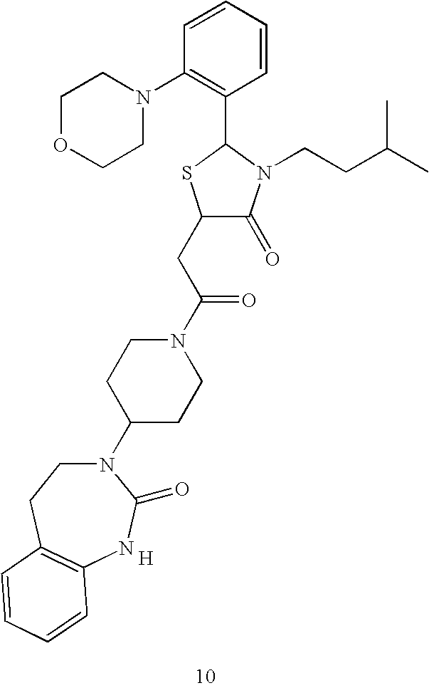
C1(CC(N2CCC(N3CCC4=C(NC3=O)C=CC=C4)CC2)=O)C(=O)N(CCC(C)C)C(C2=C(N3CCOCC3)C=CC=C2)S1.[H]
